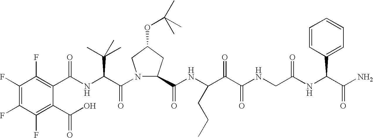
C(NC(C(N1C(C(NC(C(C(NCC(NC(C(N)=O)C2=CC=CC=C2)=O)=O)=O)CCC)=O)CC(OC(C)(C)C)C1)=O)C(C)(C)C)(=O)C1=C(F)C(F)=C(F)C(F)=C1C(O)=O
